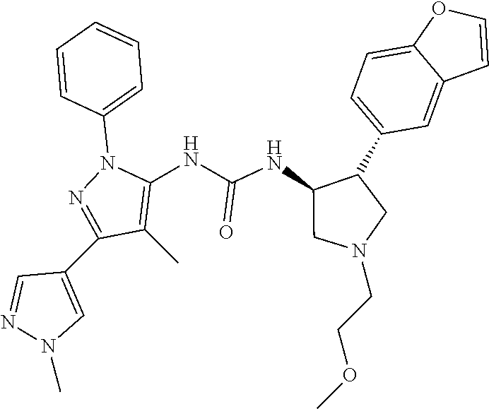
C1(C)=C(NC(=O)NC2CN(CCOC)CC2C2=CC=C3C(=C2)C=CO3)N(C2=CC=CC=C2)N=C1C1=CN(C)N=C1
